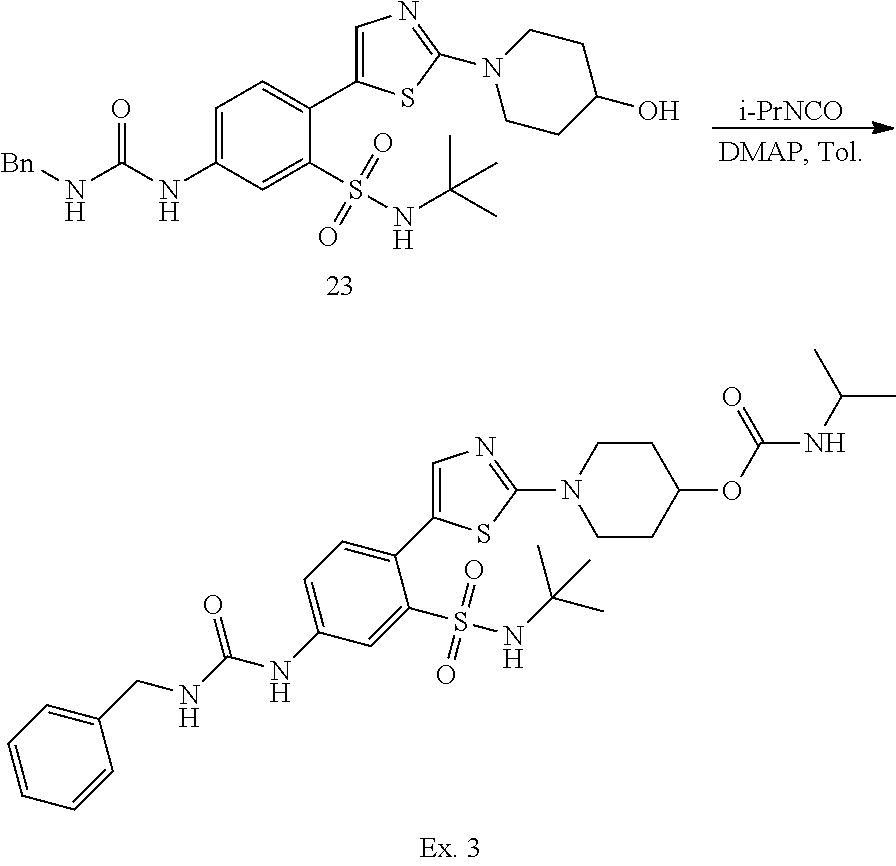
C(NC(NC1=CC=C(C2=CN=C(N3CCC(OC(NC(C)C)=O)CC3)S2)C(S(NC(C)(C)C)(=O)=O)=C1)=O)C1=CC=CC=C1.[i-PrNCO].[Bn]NC(NC1=CC=C(C2=CN=C(N3CCC(O)CC3)S2)C(S(NC(C)(C)C)(=O)=O)=C1)=O
